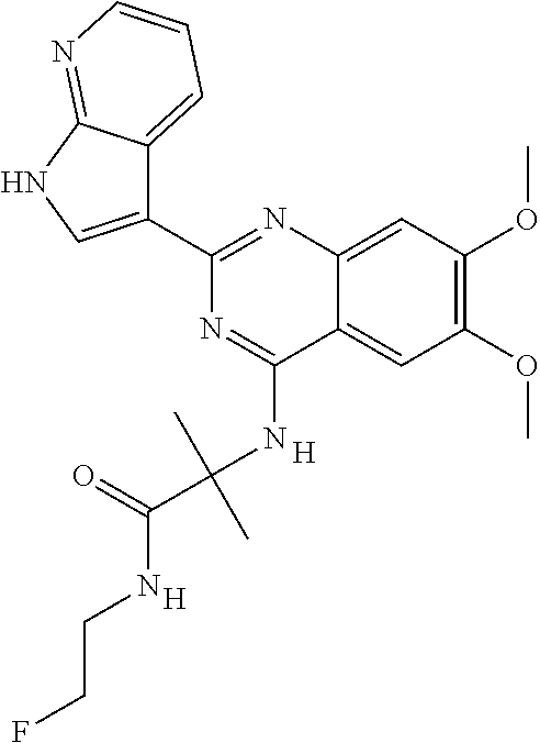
C1(C2=CNC3=NC=CC=C23)=NC2=CC(OC)=C(OC)C=C2C(NC(C(=O)NCCF)(C)C)=N1.[H].[H]
